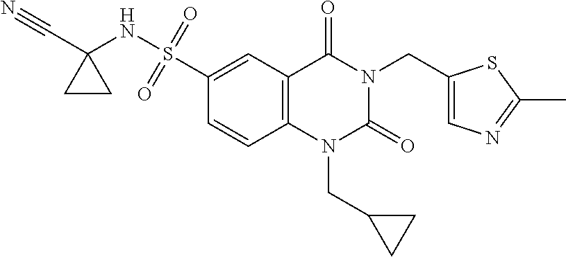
C12=C(C(=O)N(CC3=CN=C(C)S3)C(=O)N1CC1CC1)C=C(S(NC1(C#N)CC1)(=O)=O)C=C2
